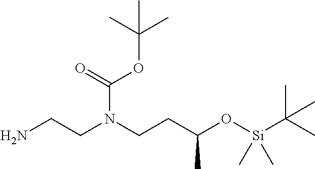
NCCN(CCC(O[Si](C(C)(C)C)(C)C)C)C(=O)OC(C)(C)C
